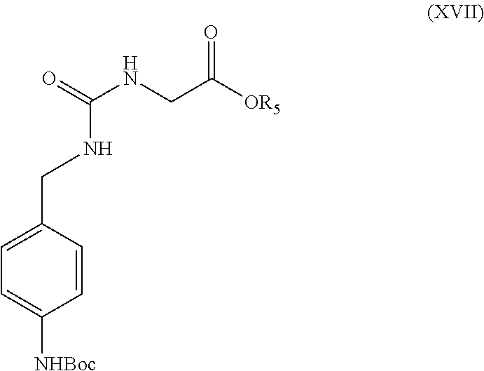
C(NC(NCC([OR5])=O)=O)C1=CC=C([NHBoc])C=C1
